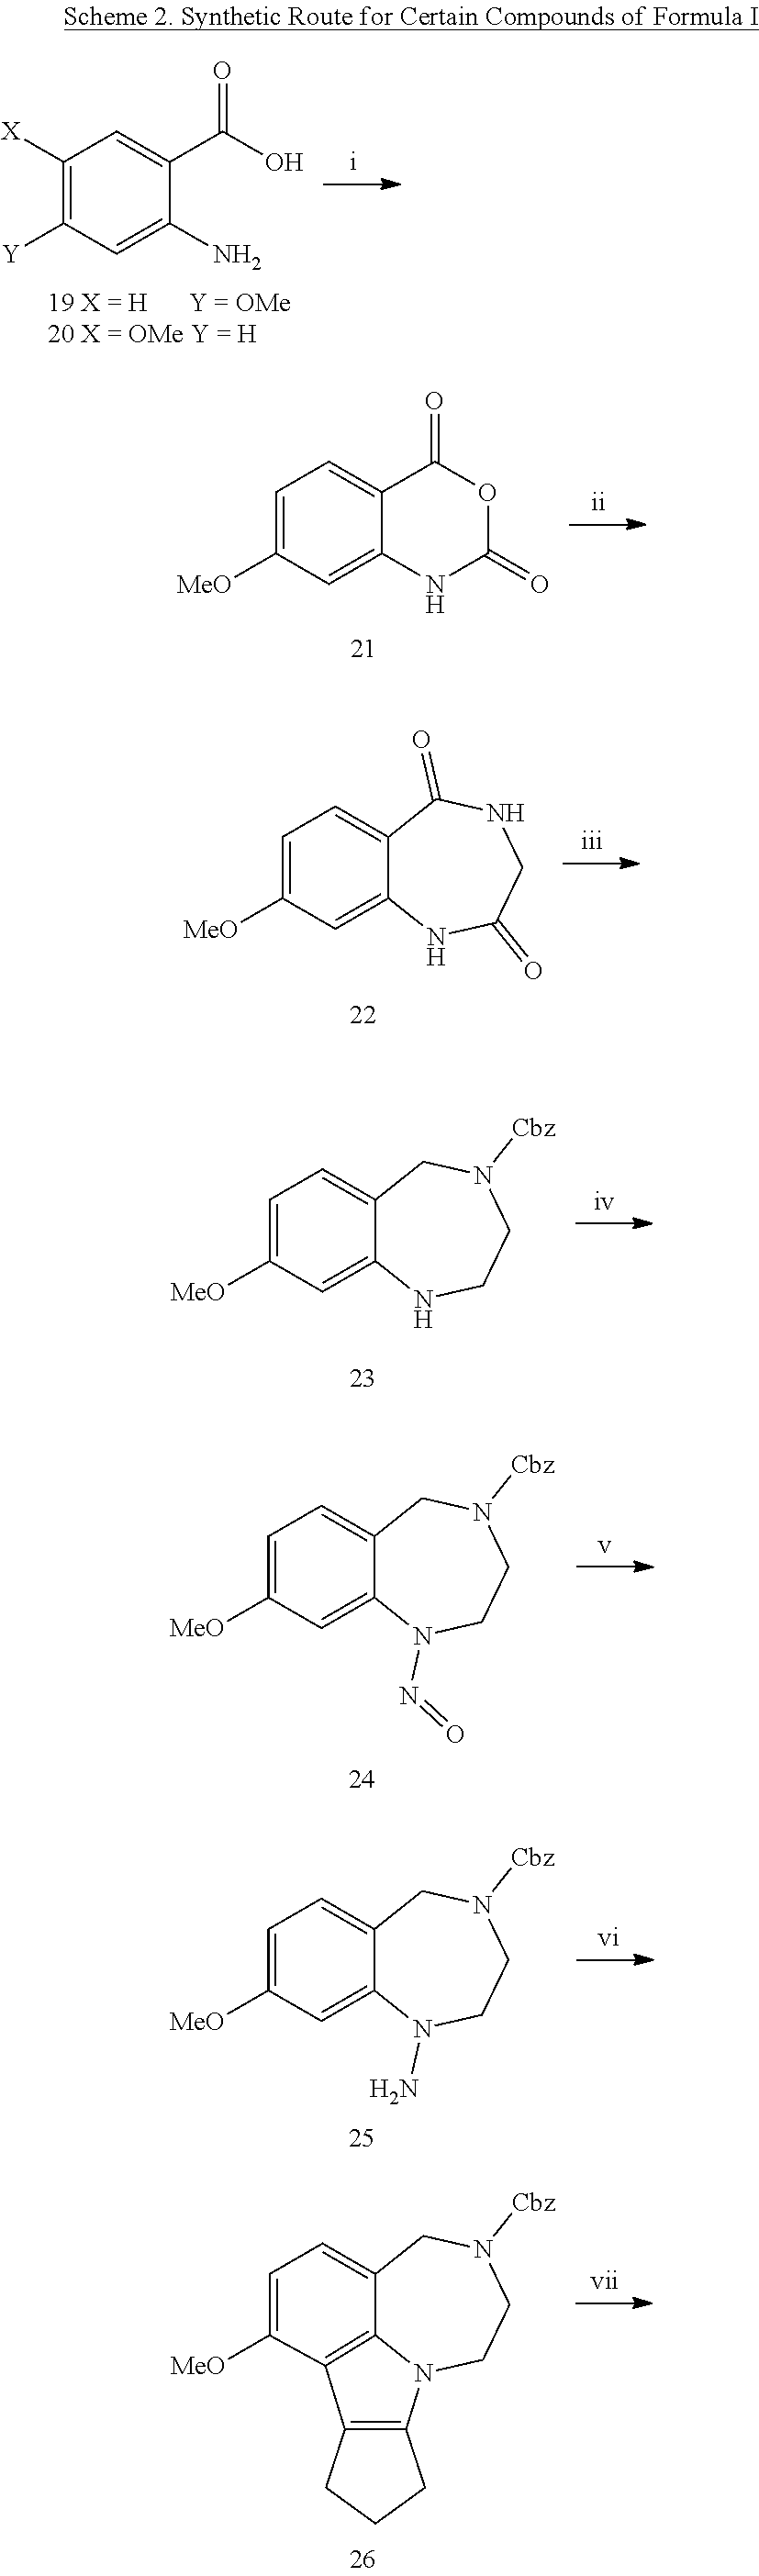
C1([X])=C([Y])C=C(N)C(C(O)=O)=C1.C1=C([MeO])C=C2C(=C1)C(=O)OC(=O)N2.C1=C([MeO])C=C2C(=C1)C(=O)NCC(=O)N2.C1=C([MeO])C=C2C(=C1)CN([Cbz])CCN2.C1=C([MeO])C=C2C(=C1)CN([Cbz])CCN2N=O.C1=C([MeO])C=C2C(=C1)CN([Cbz])CCN2N.C1=C([MeO])C2=C3C(=C1)CN([Cbz])CCN3C1=C2CCC1
